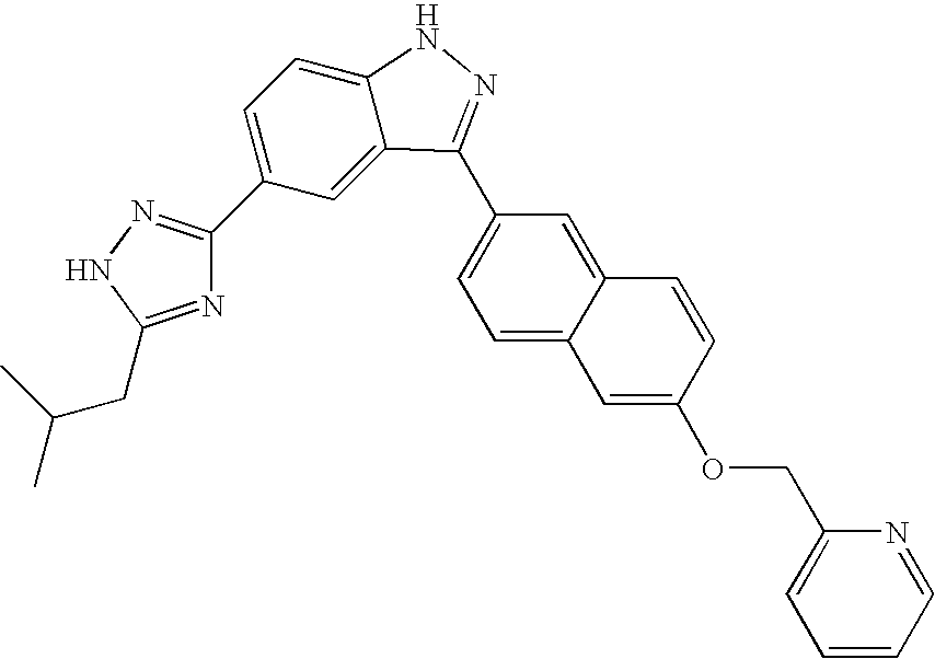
C1(C2=NNC3=CC=C(C4=NNC(CC(C)C)=N4)C=C32)=CC=C2C(=C1)C=CC(OCC1=CC=CC=N1)=C2
